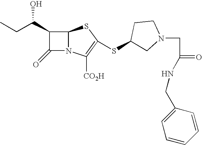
C1(C(CC)O)C(=O)N2C1SC(SC1CN(CC(NCC3=CC=CC=C3)=O)CC1)=C2[CO2H]
